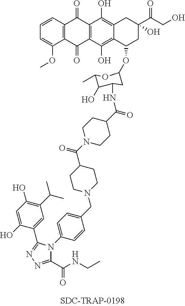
C1=C(O)C(C2=NN=C(C(NCC)=O)N2C2=CC=C(CN3CCC(C(N4CCC(C(=O)NC5CC(OC6CC(C(CO)=O)(O)CC7=C(O)C8=C(C(O)=C67)C(=O)C6=C(C8=O)C=CC=C6OC)OC(C)C5O)CC4)=O)CC3)C=C2)=CC(C(C)C)=C1O
